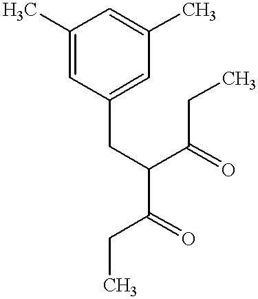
C1(C)=CC(CC(C(CC)=O)C(=O)CC)=CC(C)=C1
